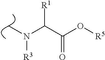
CN(C(C(=O)O[R5])[R1])[R3]
